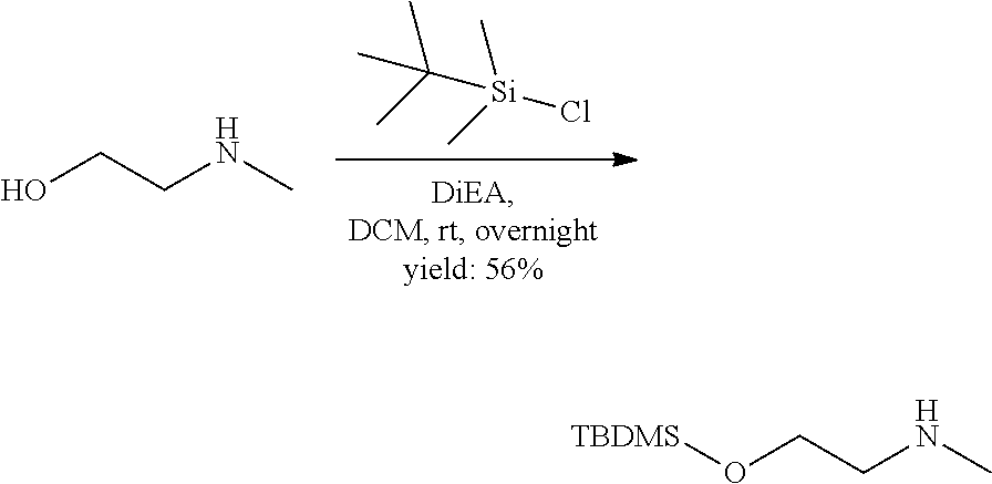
CC(C)([Si](C)(C)Cl)C.OCCNC.O(CCNC)[TBDMS]
